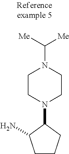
N1(C2CCCC2N)CCN(C([Me])[Me])CC1
